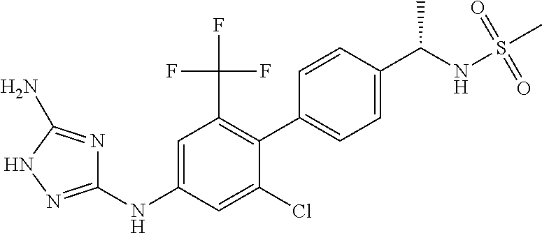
C1=CC(C(NS(=O)(C)=O)C)=CC=C1C1=C(C(F)(F)F)C=C(NC2=NNC(N)=N2)C=C1Cl
